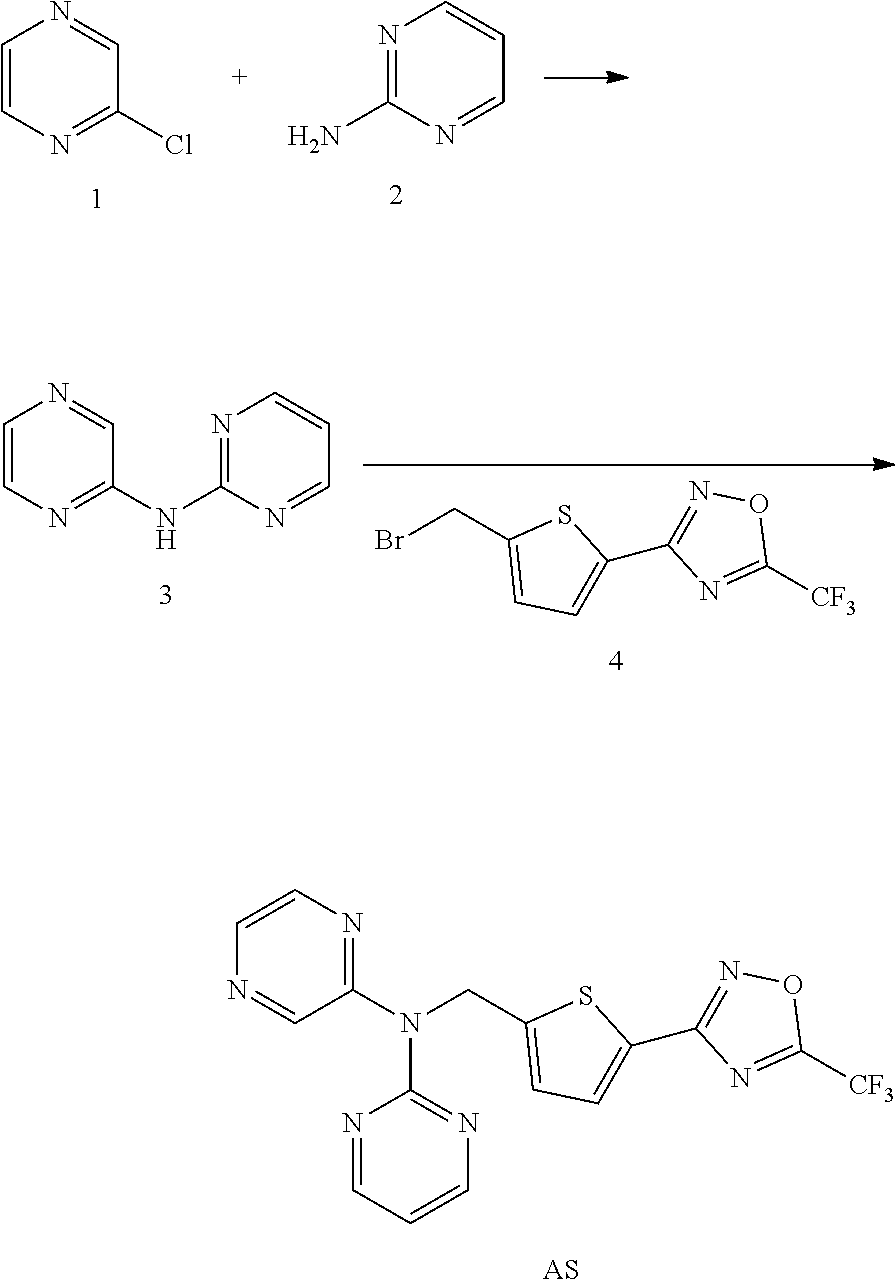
C1=CN=C(Cl)C=N1.N1=C(N)N=CC=C1.N1=C(N(CC2=CC=C(C3=NOC([CF3])=N3)S2)C2=NC=CC=N2)C=NC=C1.BrCC1=CC=C(C2=NOC([CF3])=N2)S1.C1=CN=C(NC2=NC=CC=N2)C=N1
